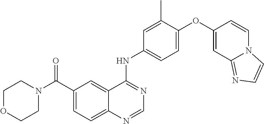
C1=NC2=CC=C(C(N3CCOCC3)=O)C=C2C(NC2=CC=C(OC3=CC4=NC=CN4C=C3)C(C)=C2)=N1
